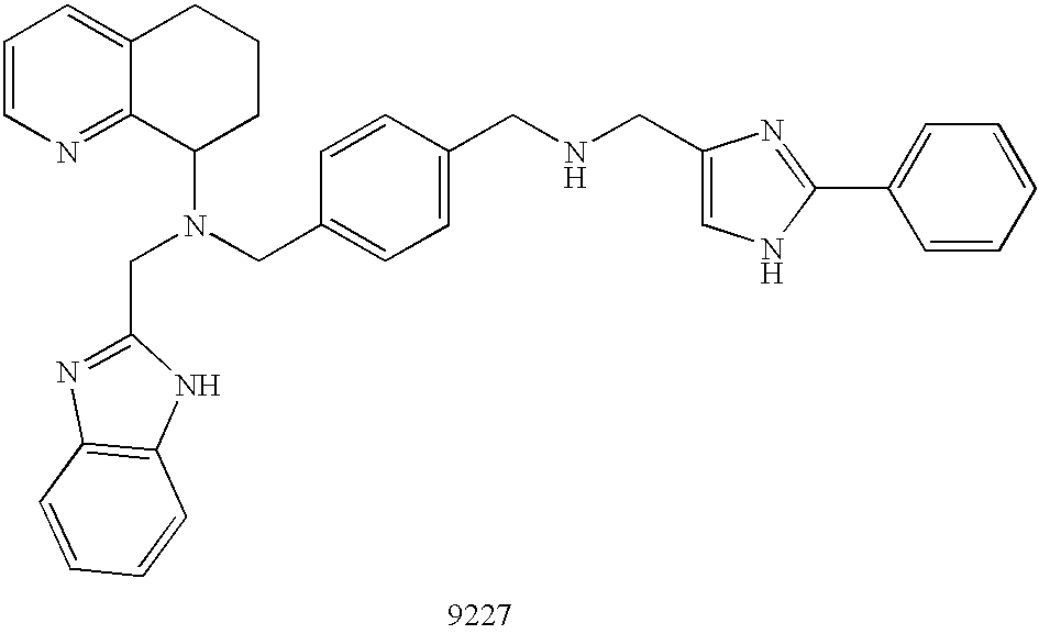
C1=CN=C2C(=C1)CCCC2N(CC1=CC=C(CNCC2=CNC(C3=CC=CC=C3)=N2)C=C1)CC1=NC2=C(N1)C=CC=C2
